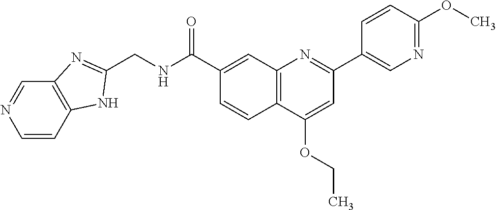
C1(C(NCC2=NC3=C(N2)C=CN=C3)=O)=CC2=C(C=C1)C(OCC)=CC(C1=CN=C(OC)C=C1)=N2
